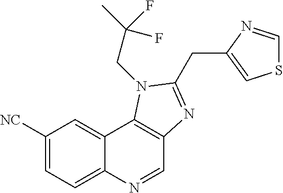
C1([NC])=CC=C2C(=C1)C1=C(C=N2)N=C(CC2=CSC=N2)N1CC(C)(F)F
